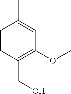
C1=CC(CO)=C(OC)C=C1C
